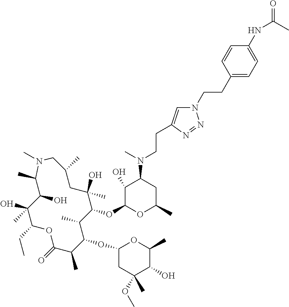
C1(O)C(OC2C(C)C(OC3CC(OC)(C)C(O)C(C)O3)C(C)C(=O)OC(CC)C(O)(C)C(O)C(C)N(C)CC(C)CC2(O)C)OC(C)CC1N(C)CCC1=CN(CCC2=CC=C(NC(=O)C)C=C2)N=N1
